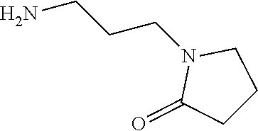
NCCCN1C(=O)CCC1
